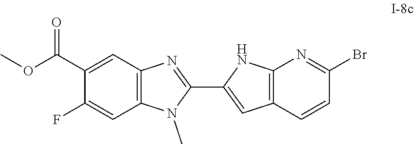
C1(C2=CC3=C(N2)N=C(Br)C=C3)=NC2=C(N1C)C=C(F)C(C(OC)=O)=C2
